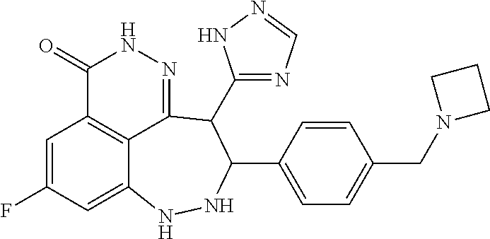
C1=C(F)C=C2C3=C1C(=O)NN=C3C(C1=NC=NN1)C(C1=CC=C(CN3CCC3)C=C1)NN2
